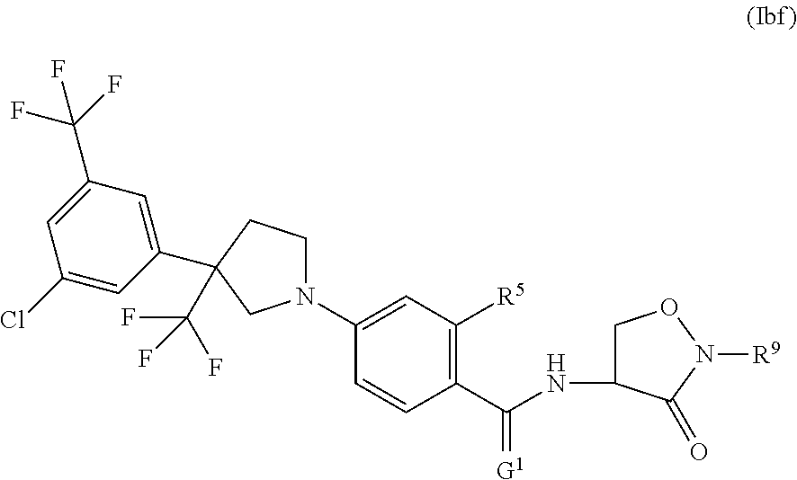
N1(C2=CC([R5])=C(C(=[G1])NC3CON([R9])C3=O)C=C2)CCC(C2=CC(C(F)(F)F)=CC(Cl)=C2)(C(F)(F)F)C1
